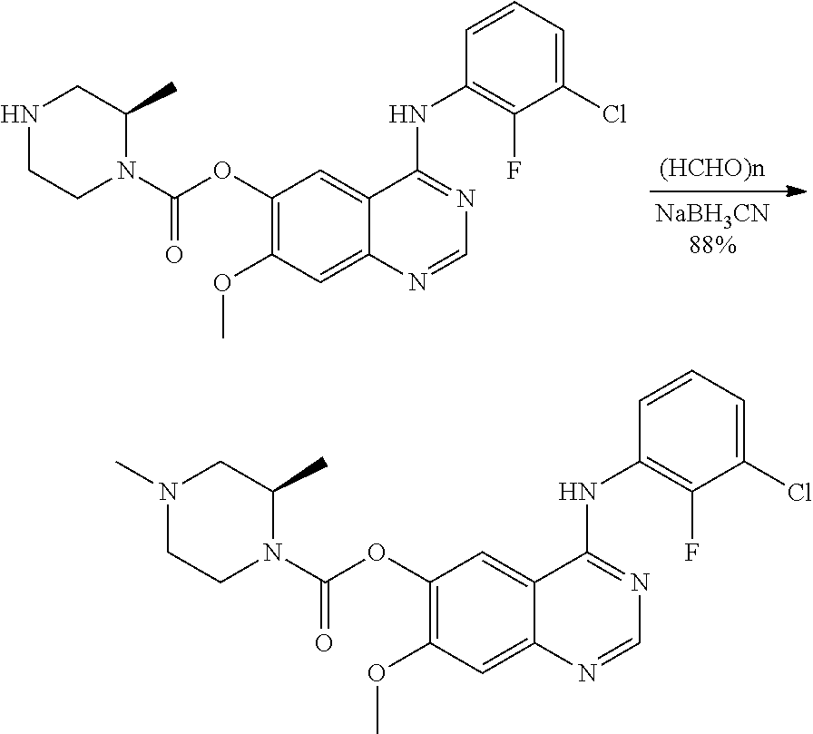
C1(OC(N2C(C)CNCC2)=O)=C(OC)C=C2C(=C1)C(NC1=C(F)C(Cl)=CC=C1)=NC=N2.C1(OC(N2C(C)CN(C)CC2)=O)=C(OC)C=C2C(=C1)C(NC1=C(F)C(Cl)=CC=C1)=NC=N2
